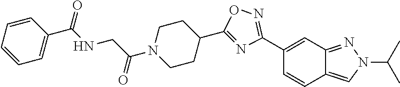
C1CC(C2=NC(C3=CC4=NN(C(C)C)C=C4C=C3)=NO2)CCN1C(=O)CNC(C1=CC=CC=C1)=O
